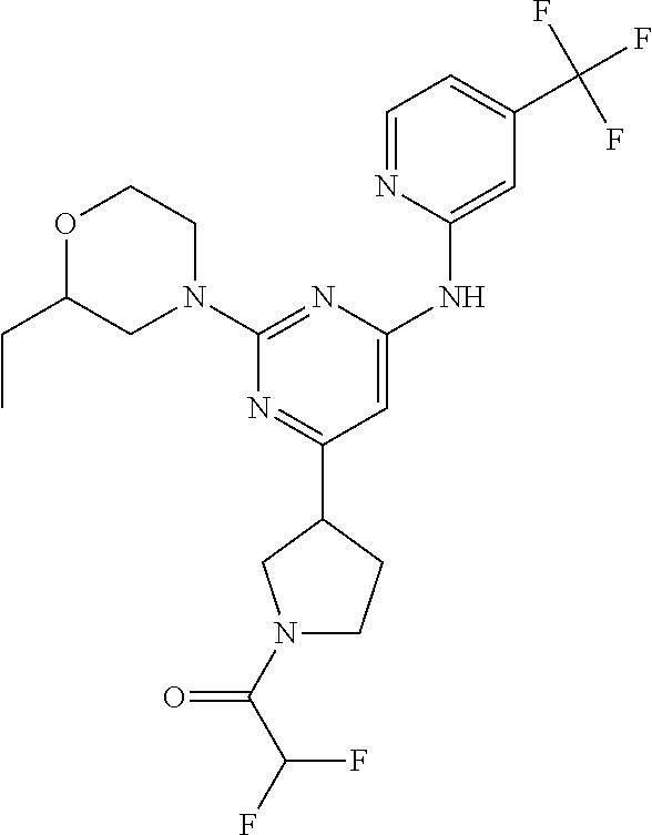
N1=C(C2CN(C(C(F)F)=O)CC2)C=C(NC2=CC(C(F)(F)F)=CC=N2)N=C1N1CCOC(CC)C1
